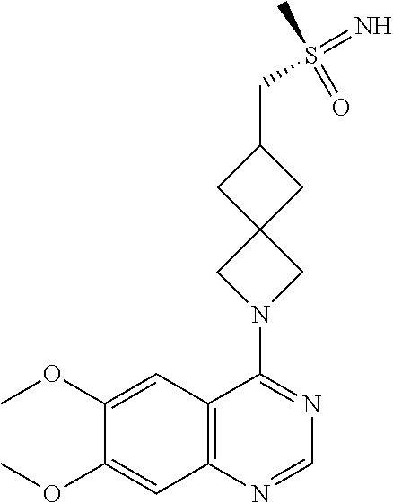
C1(OC)=CC2=C(C=C1OC)N=CN=C2N1CC2(C1)CC(CS(=N)(C)=O)C2
